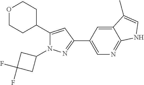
C1C(C2=CC(C3=CN=C4C(=C3)C(C)=CN4)=NN2C2CC(F)(F)C2)CCOC1
